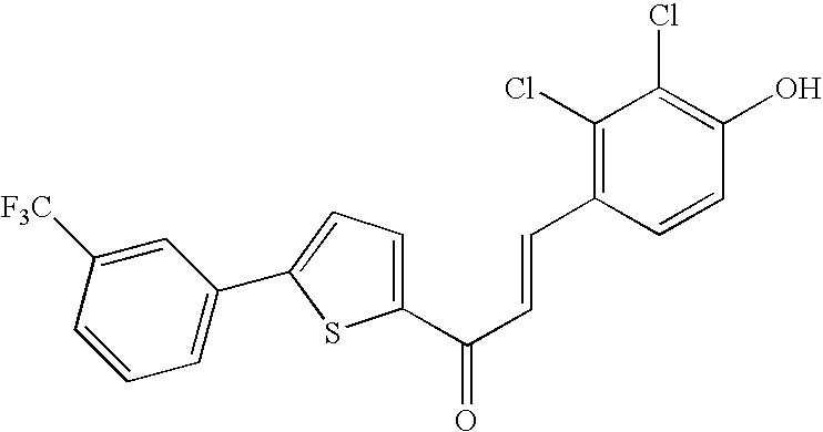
C1(C2=CC=C(C(C=CC3=C(Cl)C(Cl)=C(O)C=C3)=O)S2)=CC=CC([F3C])=C1
